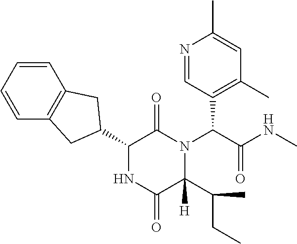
N1=CC(C(N2C(C(C)CC)([H])C(=O)NC(C3CC4=C(C=CC=C4)C3)C2=O)C(=O)NC)=C(C)C=C1C
